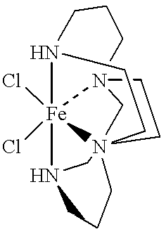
[Fe]123(Cl)(Cl)N4CN156(CN2(CC5)CCCN3CC6)CCC4
